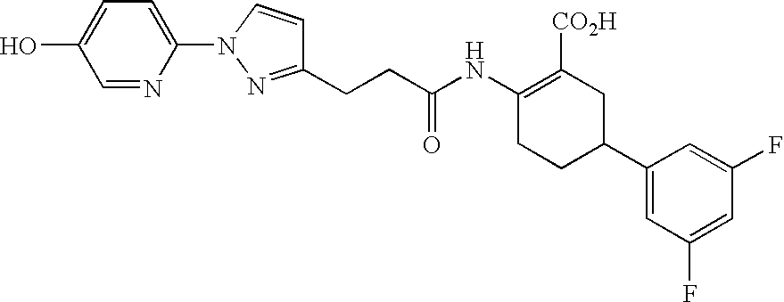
C1(NC(CCC2=NN(C3=CC=C(O)C=N3)C=C2)=O)=C([CO2H])CC(C2=CC(F)=CC(F)=C2)CC1
